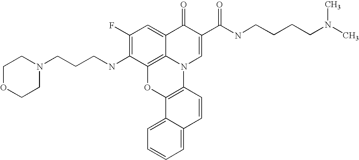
C1(F)=C(NCCCN2CCOCC2)C2=C3C(=C1)C(=O)C(C(NCCCCN(C)C)=O)=CN3C1=C(O2)C2=CC=CC=C2C=C1
